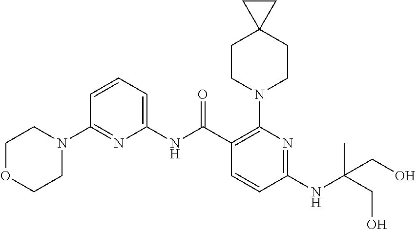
C1(NC(C2=C(N3CCC4(CC3)CC4)N=C(NC(CO)(C)CO)C=C2)=O)=CC=CC(N2CCOCC2)=N1
